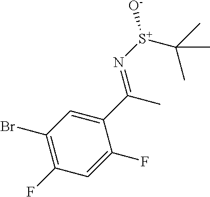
C1(C(C)=N[S+]([O-])C(C)(C)C)=CC(Br)=C(F)C=C1F
